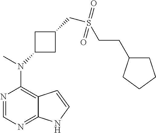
N1=CN=C2C(=C1N(C)C1CC(CS(CCC3CCCC3)(=O)=O)C1)C=CN2
